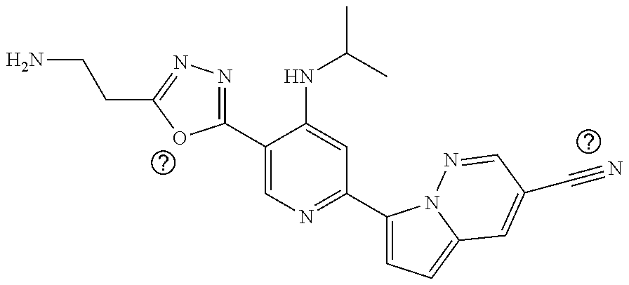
C1(C2=NN=C(CCN)O2)=CN=C(C2=CC=C3N2N=CC(C#N)=C3)C=C1NC(C)C
